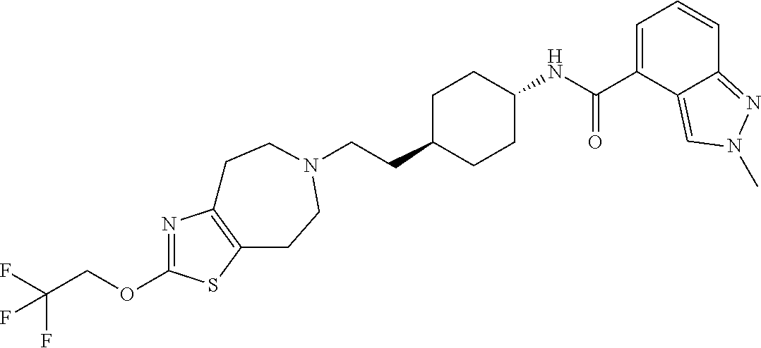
C(CC1CCC(NC(C2=CC=CC3=NN(C)C=C23)=O)CC1)N1CCC2=C(N=C(OCC(F)(F)F)S2)CC1
